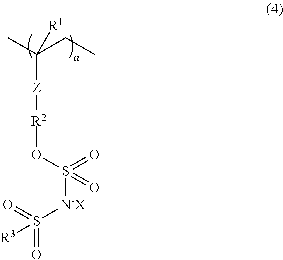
C(CC)(C)([Z][R2]OS([N-X+]S(=O)(=O)[R3])(=O)=O)[R1]
